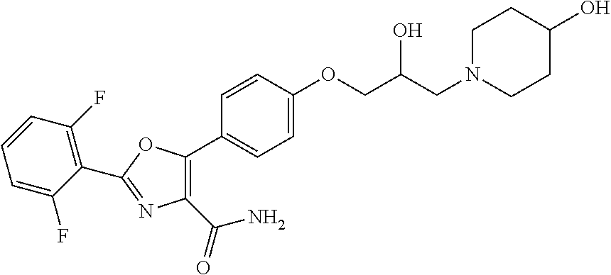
C1=C(OCC(CN2CCC(O)CC2)O)C=CC(C2=C(C(=O)N)N=C(C3=C(F)C=CC=C3F)O2)=C1
